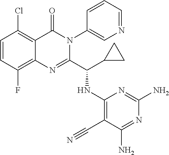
C1=CC(F)=C2C(=C1Cl)C(=O)N(C1=CN=CC=C1)C(C(C1CC1)NC1=C(C#N)C(N)=NC(N)=N1)=N2
